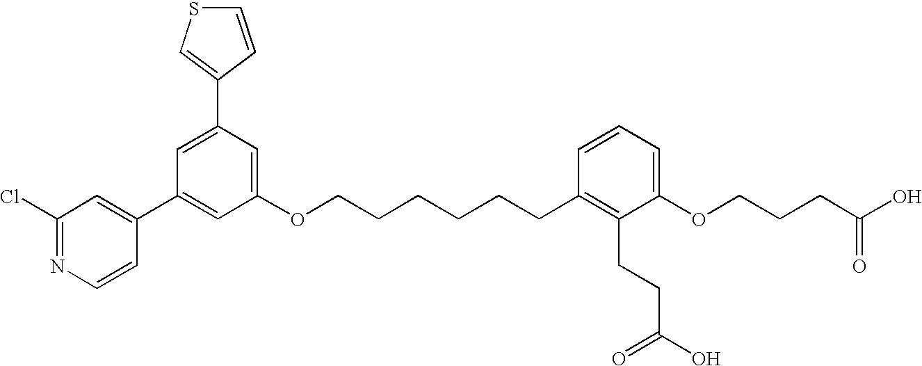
C1(C2=CC(C3=CC(Cl)=NC=C3)=CC(OCCCCCCC3=C(CCC(O)=O)C(OCCCC(O)=O)=CC=C3)=C2)=CSC=C1
